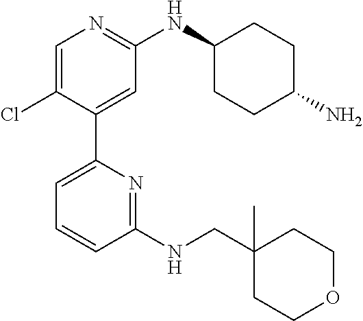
C1(NCC2(C)CCOCC2)=NC(C2=CC(NC3CCC(N)CC3)=NC=C2Cl)=CC=C1
